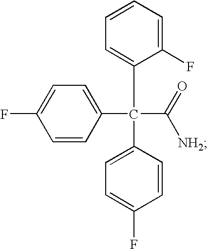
C1=CC(C(C2=CC=CC=C2F)(C2=CC=C(F)C=C2)C([NH2])=O)=CC=C1F
